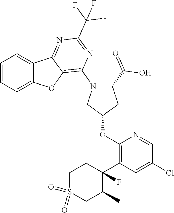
C1=CC=C2C(=C1)C1=NC(C(F)(F)F)=NC(N3CC(OC4=C(C5(F)CCS(=O)(=O)CC5C)C=C(Cl)C=N4)CC3C(O)=O)=C1O2
